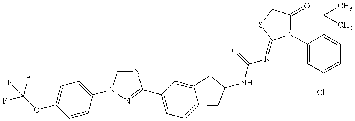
FC(OC1=CC=C(N2C=NC(C3=CC=C4C(=C3)CC(NC(N=C3N(C5=CC(Cl)=CC=C5C(C)C)C(=O)CS3)=O)C4)=N2)C=C1)(F)F
